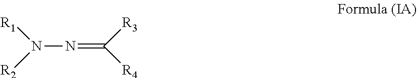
N(N=C([R3])[R4])([R1])[R2]
